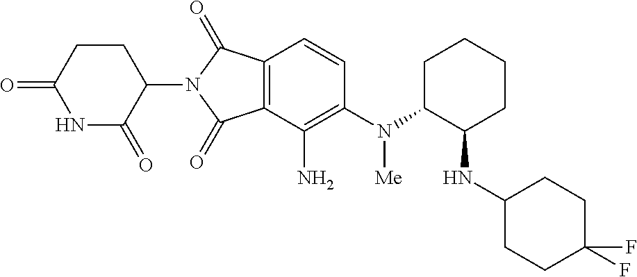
C1=CC2=C(C(N)=C1N([Me])C1C(NC3CCC(F)(F)CC3)CCCC1)C(=O)N(C1C(=O)NC(=O)CC1)C2=O
